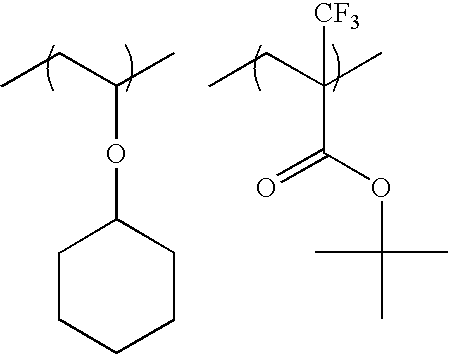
C(OC1CCCCC1)(CC)C.C(C(OC(C)(C)C)=O)(CC)(C)[CF3]
